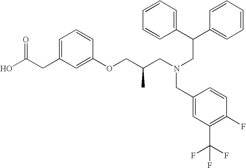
C(CC1=CC=CC(OCC(CN(CC(C2=CC=CC=C2)C2=CC=CC=C2)CC2=CC(C(F)(F)F)=C(F)C=C2)C)=C1)(O)=O
